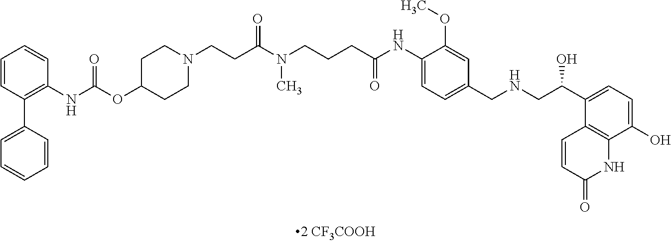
C1=CC(C2=CC=CC=C2)=C(NC(=O)OC2CCN(CCC(N(CCCC(NC3=CC=C(CNCC(C4=CC=C(O)C5=C4C=CC(=O)N5)O)C=C3OC)=O)C)=O)CC2)C=C1
